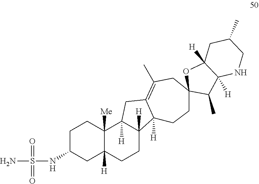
C1CC2([Me])C([H])(CC1NS(N)(=O)=O)CCC1([H])C2([H])CC2=C(C)CC3(CCC12[H])OC1([H])C([H])(C3C)NCC(C)C1
